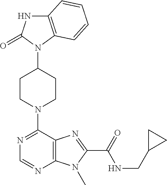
C1CN(C2=NC=NC3=C2N=C(C(NCC2CC2)=O)N3C)CCC1N1C2=C(NC1=O)C=CC=C2
